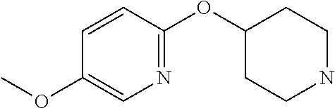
C1(OC2CCNCC2)=NC=C(OC)C=C1
